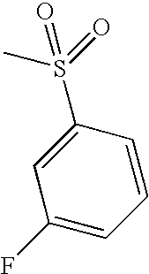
CS(=O)(C1=CC(F)=CC=C1)=O
